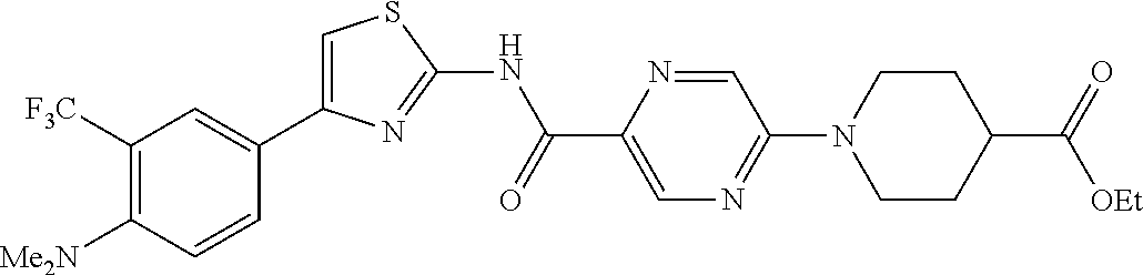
C1([F3C])=C([Me2N])C=CC(C2=CSC(NC(C3=CN=C(N4CCC(C(=O)[OEt])CC4)C=N3)=O)=N2)=C1
